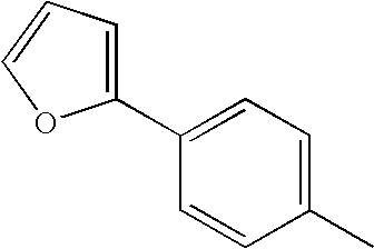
C1(C2=CC=C(C)C=C2)=CC=CO1
